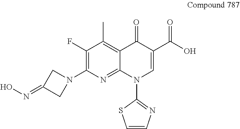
C1(F)=C(N2CC(=NO)C2)N=C2C(=C1C)C(=O)C(C(O)=O)=CN2C1=NC=CS1
